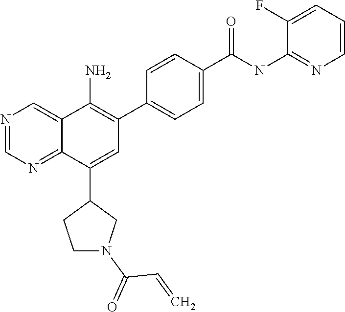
C1(C(NC2=NC=CC=C2F)=O)=CC=C(C2=C(N)C3=CN=CN=C3C(C3CCN(C(=O)C=C)C3)=C2)C=C1
